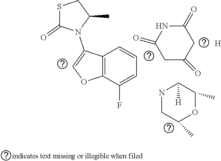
C1C(C)N(C2=COC3=C2C=CC=C3F)C(=O)S1.C1(C)CNC([H])C(C)O1.C1C(=O)CC(=O)NC1=O.[H]
